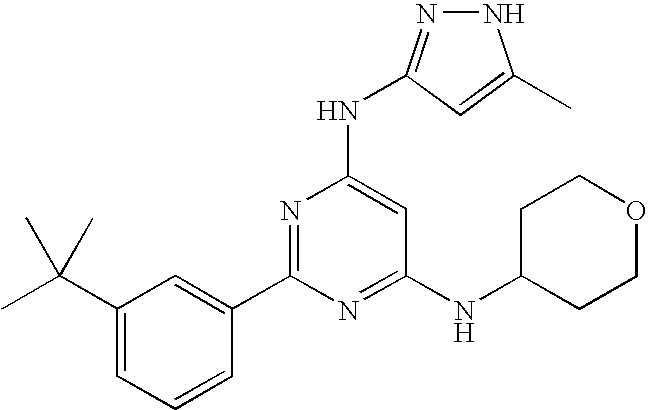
N1N=C(NC2=CC(NC3CCOCC3)=NC(C3=CC(C(C)(C)C)=CC=C3)=N2)C=C1C
